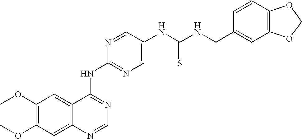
C12=CC(OC)=C(OC)C=C1N=CN=C2NC1=NC=C(NC(NCC2=CC3=C(C=C2)OCO3)=S)C=N1
